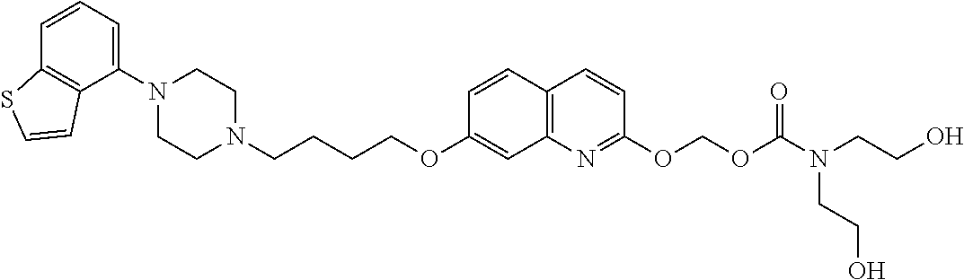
C1N(C2=CC=CC3=C2C=CS3)CCN(CCCCOC2=CC3=C(C=C2)C=CC(OCOC(=O)N(CCO)CCO)=N3)C1
